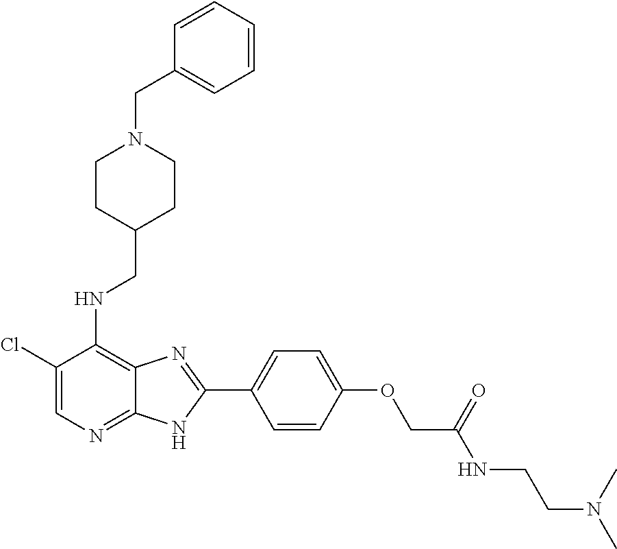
C1(Cl)=CN=C2C(=C1NCC1CCN(CC3=CC=CC=C3)CC1)N=C(C1=CC=C(OCC(NCCN(C)C)=O)C=C1)N2
